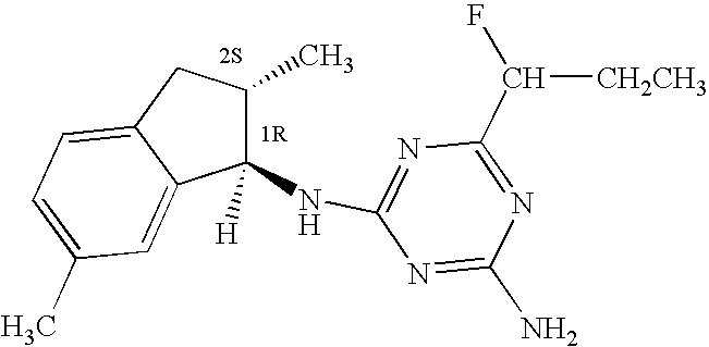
C1(NC2=NC(C([CH2CH3])F)=NC(N)=N2)([H])C(C)CC2=CC=C(C)C=C12.[2S]
